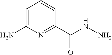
C1=C(N)N=C(C(NN)=O)C=C1
